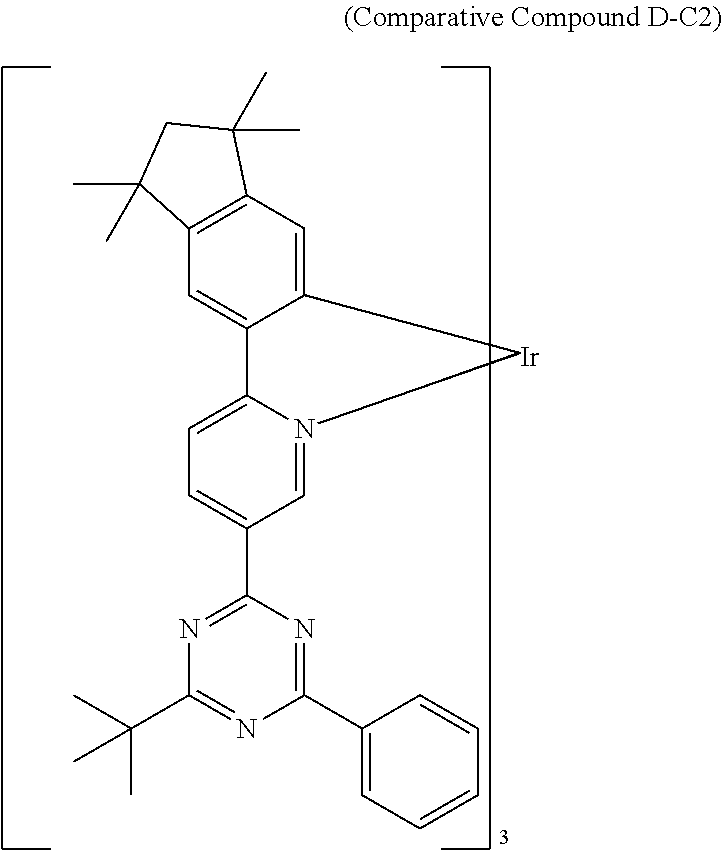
N1=C(C2=CC=C(C3=CC4=C(C=C3)C(C)(C)CC4(C)C)N=C2)N=C(C2=CC=CC=C2)N=C1C(C)(C)C.[Ir]
